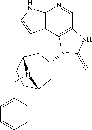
C12=C(NC=C1)N=CC1=C2N(C2CC3CCC(C2)N3CC2=CC=CC=C2)C(=O)N1
